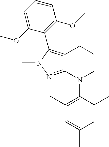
C12=NN(C)C(C3=C(OC)C=CC=C3OC)=C1CCCN2C1=C(C)C=C(C)C=C1C
